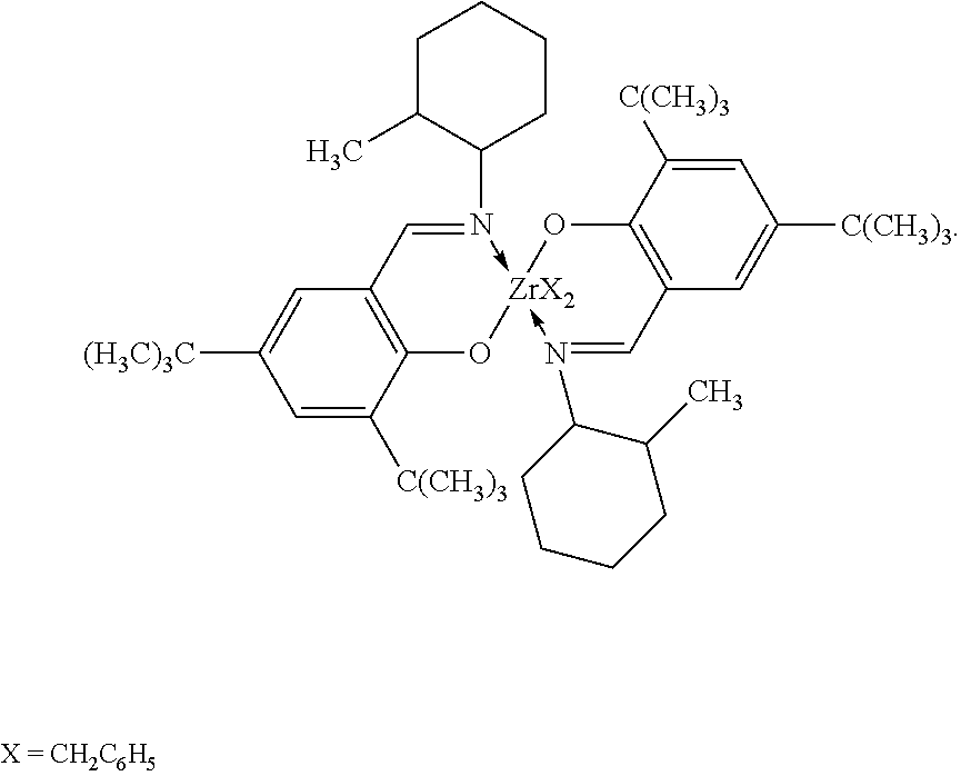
C12=C(C([C(CH3)3])=CC([(H3C)3C])=C1)O[ZrX2]1(-N(C3CCCCC3C)=C2)-N(C2C(C)CCCC2)=CC2=C(O1)C([C(CH3)3])=CC([C(CH3)3])=C2
